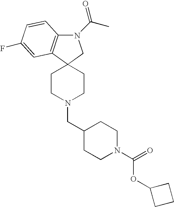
N1(C(C)=O)C2=C(C3(C1)CCN(CC1CCN(C(=O)OC4CCC4)CC1)CC3)C=C(F)C=C2
